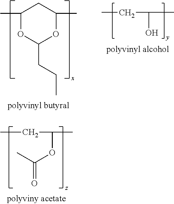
C1(C)OC(CCC)OC(C)C1.CCC(C)O.CCC(C)OC(=O)C
